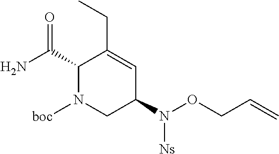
C1(C(N)=O)N([boc])CC(N(OCC=C)[Ns])C=C1CC
